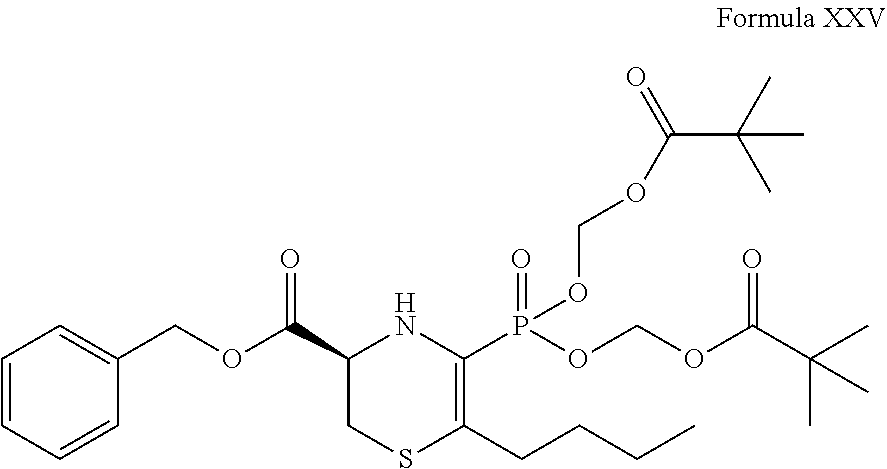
C1(C(OCC2=CC=CC=C2)=O)CSC(CCCC)=C(P(OCOC(C(C)(C)C)=O)(=O)OCOC(C(C)(C)C)=O)N1
